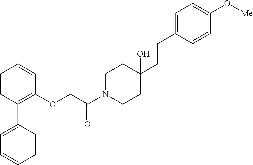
C1=CC=CC=C1C1=C(OCC(N2CCC(CCC3=CC=C(O[Me])C=C3)(O)CC2)=O)C=CC=C1
